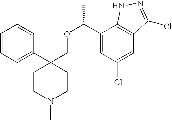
C1(C2(COC(C3=CC(Cl)=CC4=C3NN=C4Cl)C)CCN(C)CC2)=CC=CC=C1
